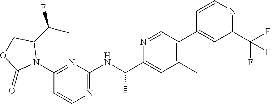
N1=C(NC(C2=CC(C)=C(C3=CC(C(F)(F)F)=NC=C3)C=N2)C)N=C(N2C(C(C)F)COC2=O)C=C1
